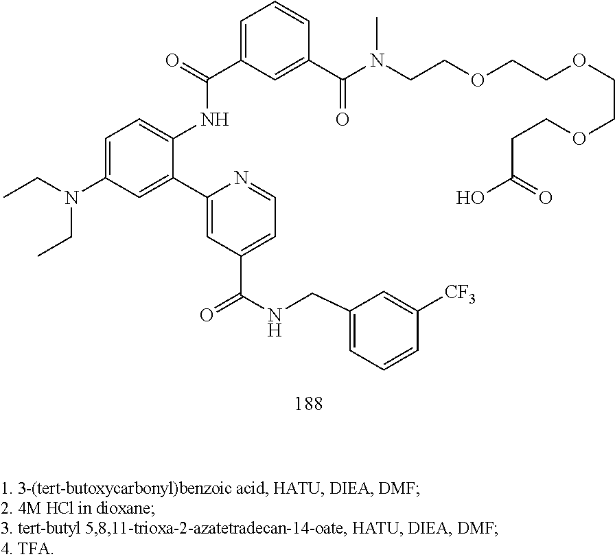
C1=C(N(CC)CC)C=C(C2=CC(C(NCC3=CC=CC([CF3])=C3)=O)=CC=N2)C(NC(C2=CC=CC(C(N(C)CCOCCOCCOCCC(O)=O)=O)=C2)=O)=C1
